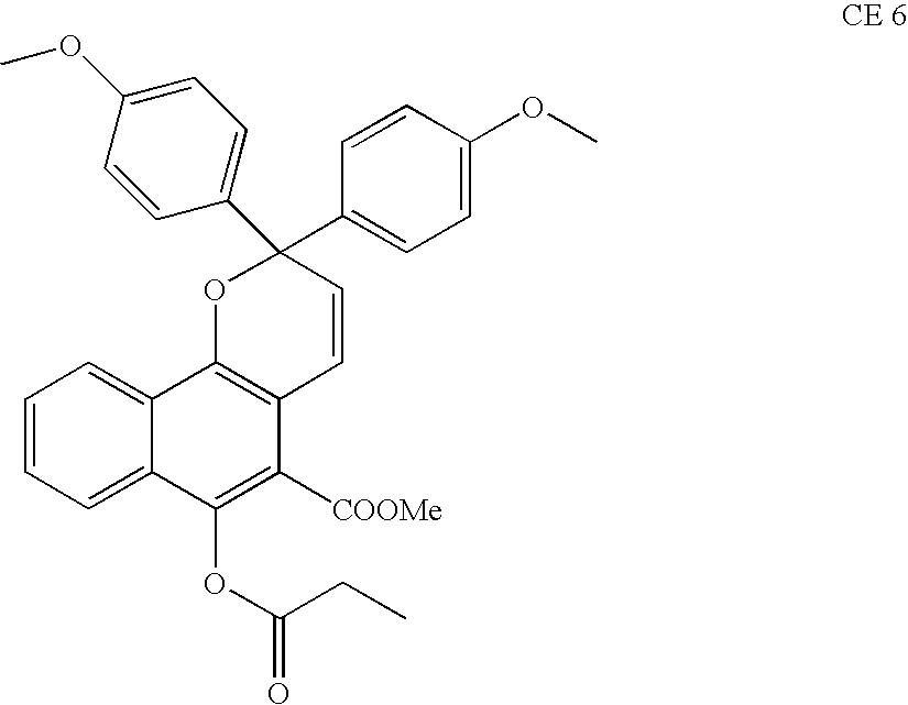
C1=CC=C2C(=C1)C1=C(C([COOMe])=C2OC(CC)=O)C=CC(C2=CC=C(OC)C=C2)(C2=CC=C(OC)C=C2)O1
